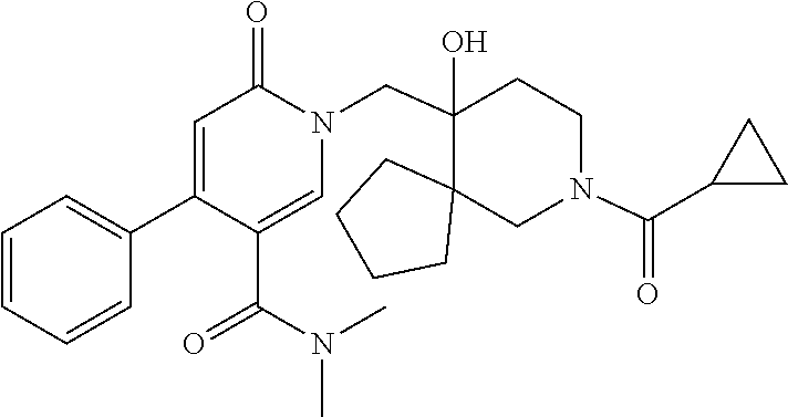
C1(C2=CC=CC=C2)=CC(=O)N(CC2(O)C3(CCCC3)CN(C(C3CC3)=O)CC2)C=C1C(N(C)C)=O
